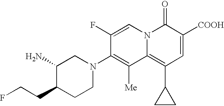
N12C(=C(C3CC3)C=C([COOH])C1=O)C([Me])=C(N1CC(N)C(CCF)CC1)C(F)=C2
